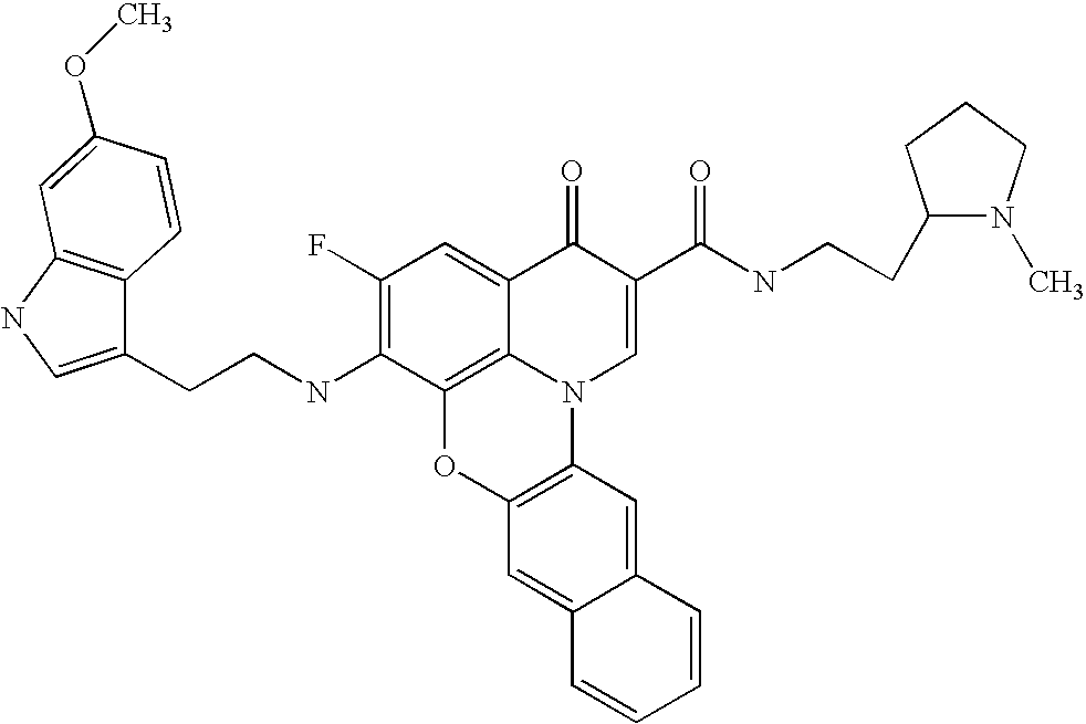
C1(F)=C(NCCC2=CNC3=C2C=CC(OC)=C3)C2=C3C(=C1)C(=O)C(C(=O)NCCC1N(C)CCC1)=CN3C1=C(O2)C=C2C(=C1)C=CC=C2
